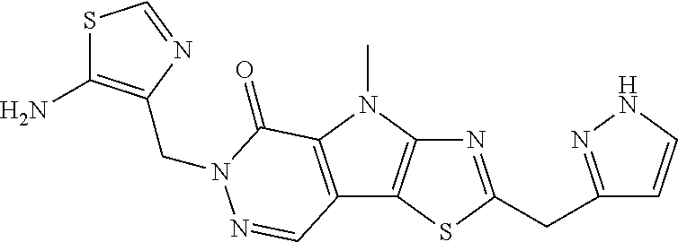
N1=C(CC2=NNC=C2)SC2=C1N(C)C1=C2C=NN(CC2=C(N)SC=N2)C1=O
